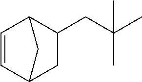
C1=CC2C(CC(C)(C)C)CC1C2
